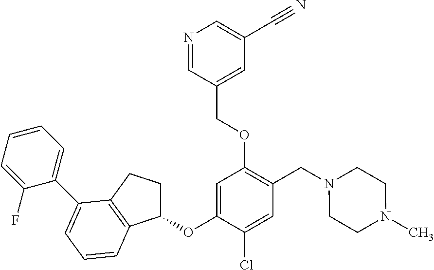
C1=C(OC2CCC3=C2C=CC=C3C2=CC=CC=C2F)C(Cl)=CC(CN2CCN(C)CC2)=C1OCC1=CC(C#N)=CN=C1
